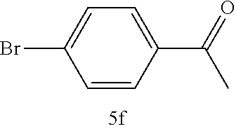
C1=C(Br)C=CC(C(=O)C)=C1
